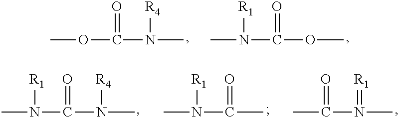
COC(N(C)[R4])=O.CN(C(OC)=O)[R1].CN(C(N(C)[R4])=O)[R1].CN(C(C)=O)[R1].CC(N(C)=[R1])=O
